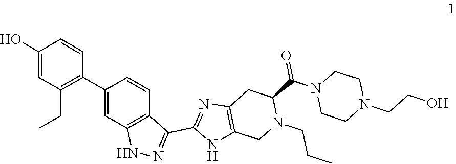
N1(CCC)C(C(=O)N2CCN(CCO)CC2)CC2=C(NC(C3=NNC4=C3C=CC(C3=C(CC)C=C(O)C=C3)=C4)=N2)C1
